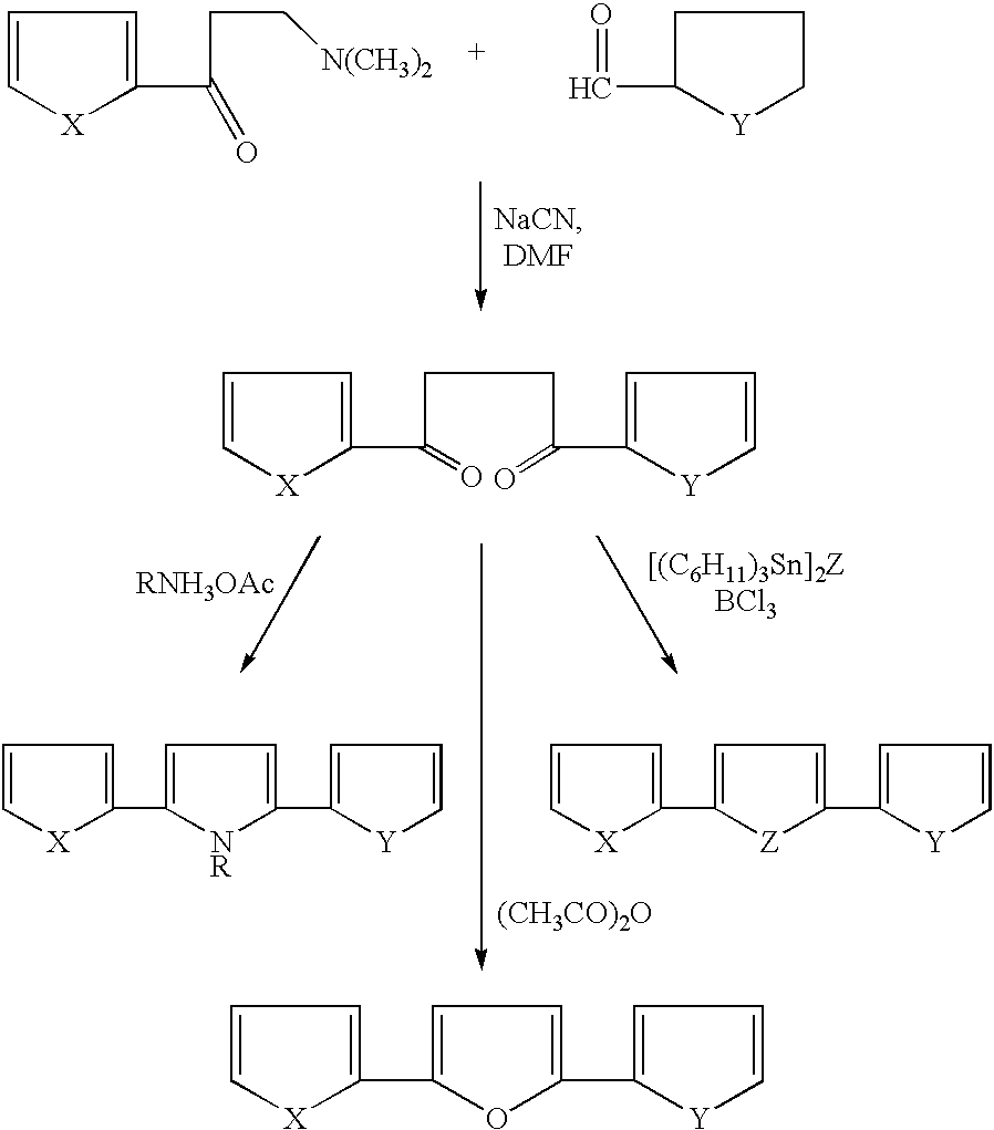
[(CH3CO)2O].C1=C(C2=CC=C[X]2)[Z]C(C2=CC=C[Y]2)=C1.C1=C(C2=CC=C[X]2)[NR]C(C2=CC=C[Y]2)=C1.[RNH3OAc].C(C(=O)C1=CC=C[X]1)CC(=O)C1=CC=C[Y]1.C1=C(C2=CC=C[X]2)OC(C2=CC=C[Y]2)=C1.C1=C[X]C(C(CC[N(CH3)2])=O)=C1.C1C(C=O)[Y]CC1
